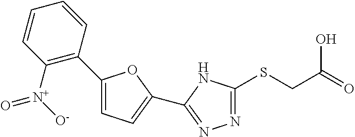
C1(C2=C([N+]([O-])=O)C=CC=C2)=CC=C(C2=NN=C(SCC(=O)O)N2)O1
